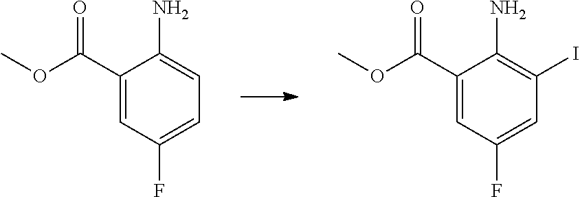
C1(C(OC)=O)=CC(F)=CC=C1N.C1(C(OC)=O)=CC(F)=CC(I)=C1N
